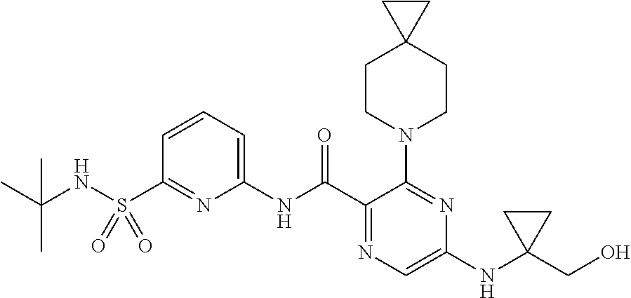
C1(NC(C2=NC=C(NC3(CO)CC3)N=C2N2CCC3(CC2)CC3)=O)=CC=CC(S(NC(C)(C)C)(=O)=O)=N1
